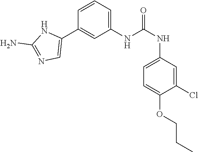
C1(NC(NC2=CC=C(OCCC)C(Cl)=C2)=O)=CC=CC(C2=CN=C(N)N2)=C1
